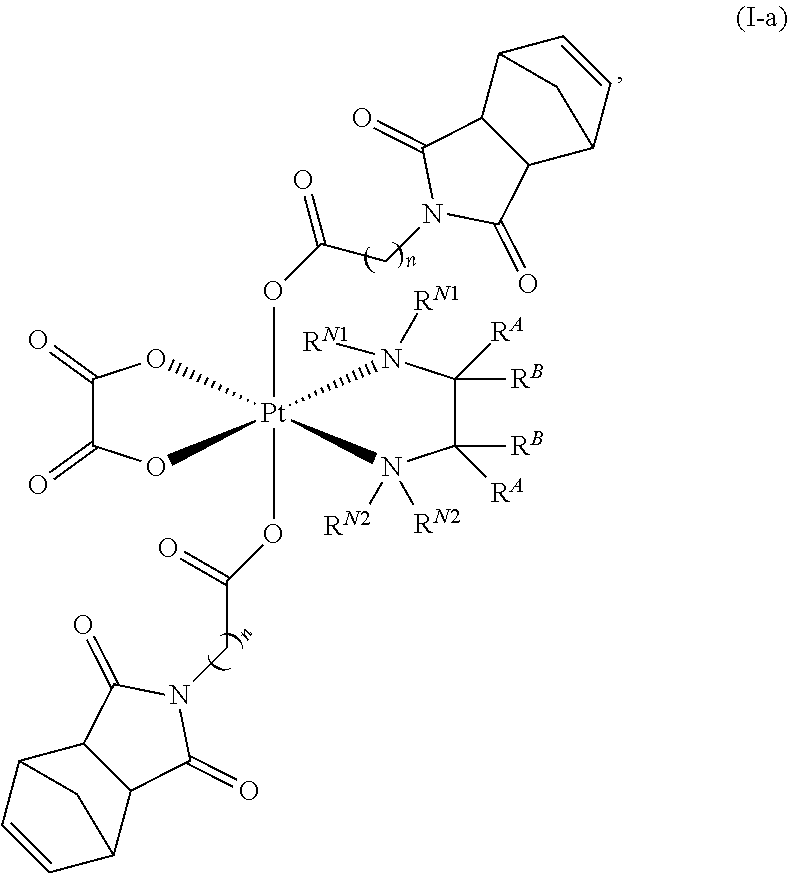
C1(=O)C(=O)O[Pt]2(OC(CN3C(=O)C4C(C3=O)C3C=CC4C3)=O)(OC(CN3C(=O)C4C(C3=O)C3C=CC4C3)=O)(O1)N([RN2])([RN2])C([RB])([RA])C([RB])([RA])N2([RN1])[RN1]
